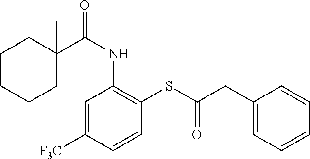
C1=C([F3C])C=CC(SC(CC2=CC=CC=C2)=O)=C1NC(=O)C1(C)CCCCC1
